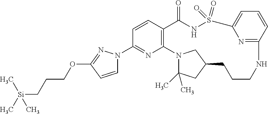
C1=CC2=C(N=C1N1C=CC(OCCC[Si](C)(C)C)=N1)N1C(C)(C)CC(CCCNC3=NC(=CC=C3)S(=O)(=O)NC2=O)C1
